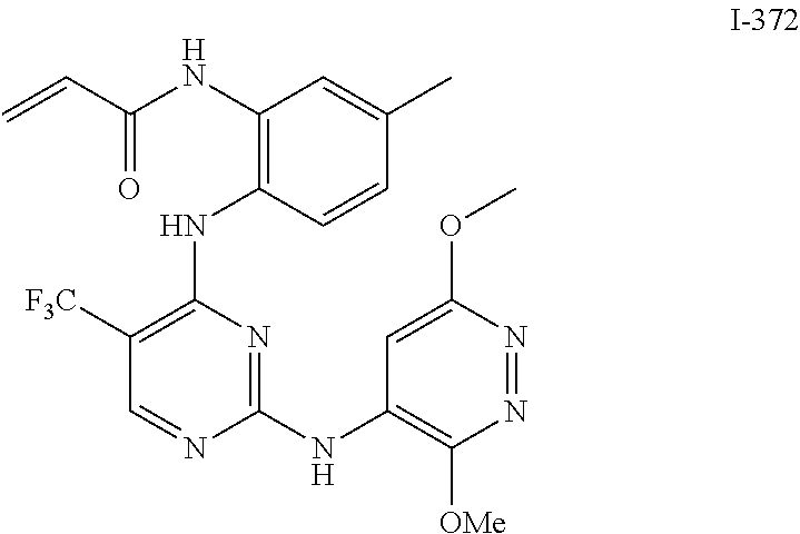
C=CC(NC1=C(NC2=C([F3C])C=NC(NC3=C([OMe])N=NC(OC)=C3)=N2)C=CC(C)=C1)=O
